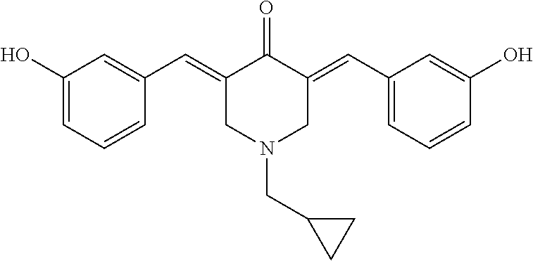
C1(O)=CC=CC(C=C2C(=O)C(=CC3=CC=CC(O)=C3)CN(CC3CC3)C2)=C1
